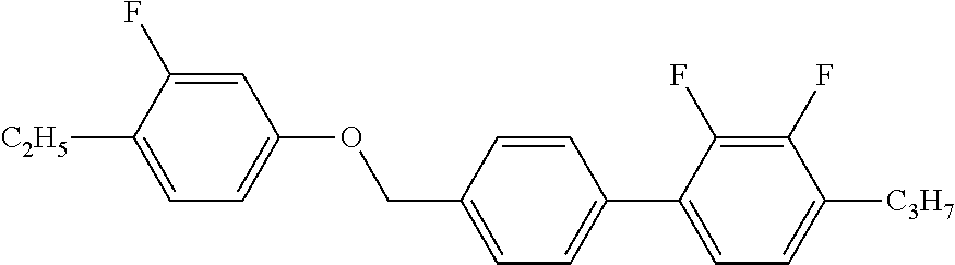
C1=C(F)C([C2H5])=CC=C1OCC1=CC=C(C2=CC=C([C3H7])C(F)=C2F)C=C1
